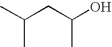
C(C)(C)CC(O)C
